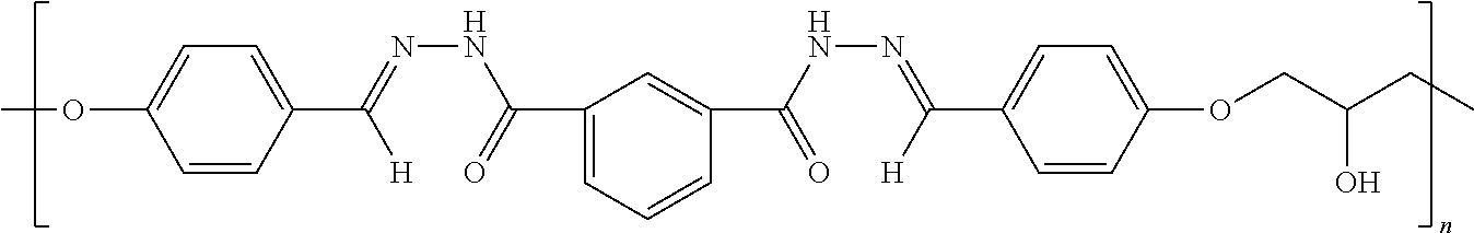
COC1=CC=C(C([H])=NNC(C2=CC=CC(C(NN=C([H])C3=CC=C(OCC(CC)O)C=C3)=O)=C2)=O)C=C1
